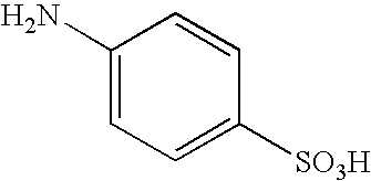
C1(N)=CC=C([SO3H])C=C1
